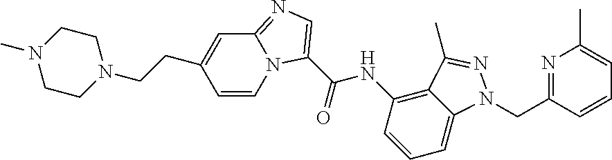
C1(CCN2CCN(C)CC2)=CC2=NC=C(C(=O)NC3=C4C(=CC=C3)N(CC3=NC(C)=CC=C3)N=C4C)N2C=C1
